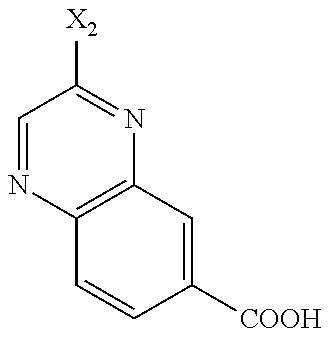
C1=NC2=C(N=C1[X2])C=C([COOH])C=C2
